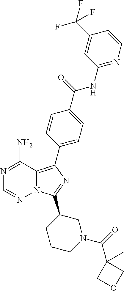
N1=C(N)C2=C(C3=CC=C(C(=O)NC4=NC=CC(C(F)(F)F)=C4)C=C3)N=C(C3CCCN(C(=O)C4(C)COC4)C3)N2N=C1
